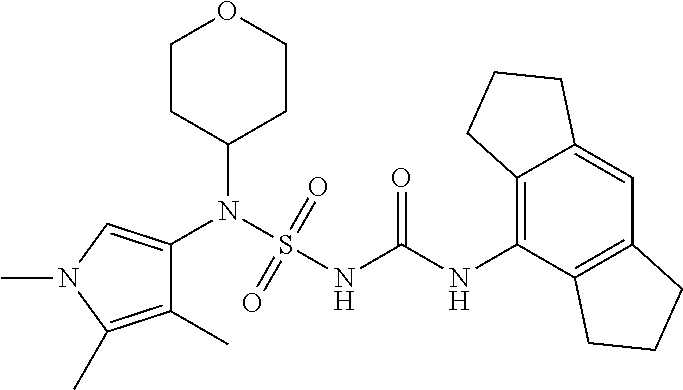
C1(N(S(NC(NC2=C3C(=CC4=C2CCC4)CCC3)=O)(=O)=O)C2=CN(C)C(C)=C2C)CCOCC1
